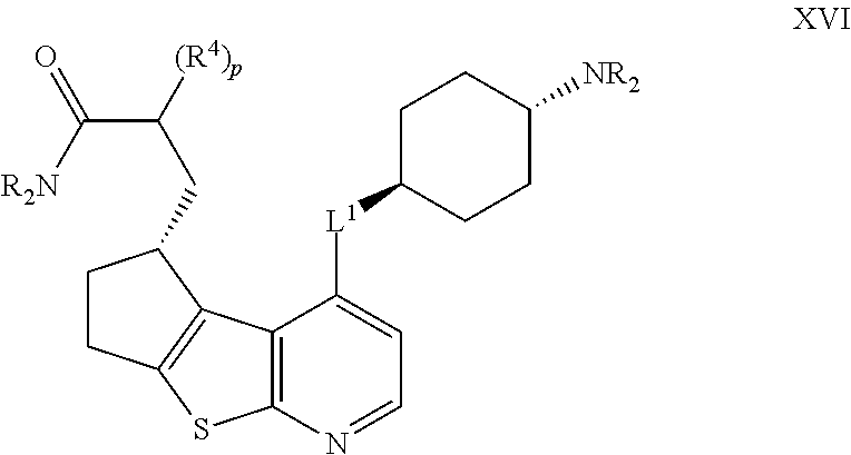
C1([L1]C2=CC=NC3=C2C2=C(S3)CCC2CC([(R4)p])C([R2N])=O)CCC([NR2])CC1
